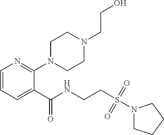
C1=CC=C(C(NCCS(N2CCCC2)(=O)=O)=O)C(N2CCN(CCO)CC2)=N1
